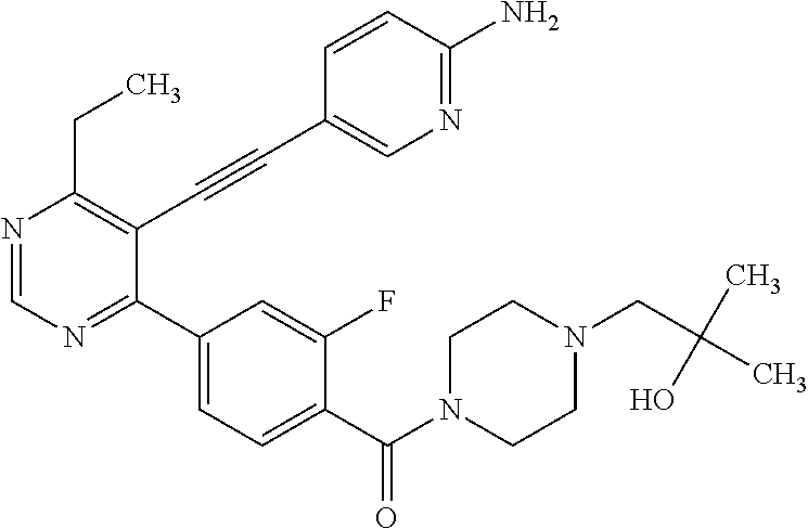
N1=CN=C(C2=CC=C(C(N3CCN(CC(C)(C)O)CC3)=O)C(F)=C2)C(C#CC2=CN=C(N)C=C2)=C1CC
